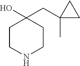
C1CNCCC1(O)CC1(C)CC1
